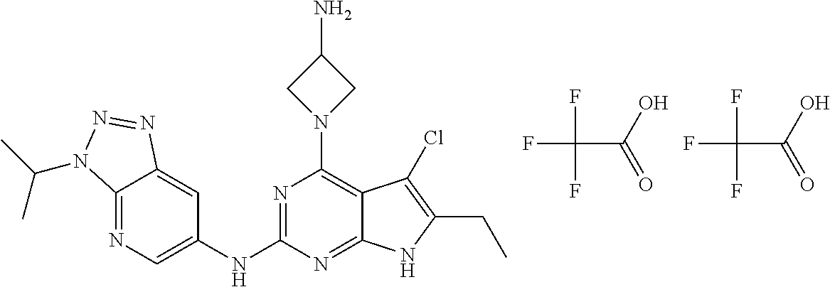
FC(C(O)=O)(F)F.C12=NC=C(NC3=NC(N4CC(N)C4)=C4C(=N3)NC(CC)=C4Cl)C=C1N=NN2C(C)C.FC(C(O)=O)(F)F
